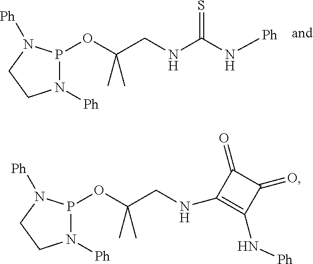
N1([Ph])P(OC(CNC2=C(N[Ph])C(=O)C2=O)(C)C)N([Ph])CC1.N1([Ph])P(OC(CNC(N[Ph])=S)(C)C)N([Ph])CC1
